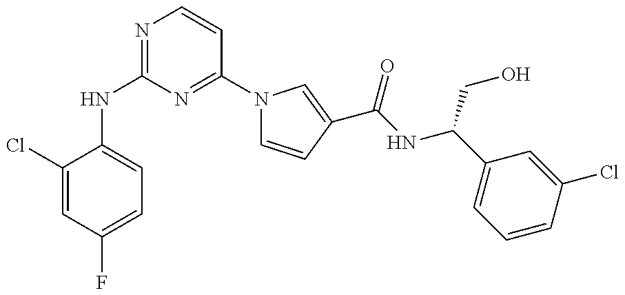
C1(NC2=NC=CC(N3C=CC(C(=O)NC(CO)C4=CC=CC(Cl)=C4)=C3)=N2)=CC=C(F)C=C1Cl
